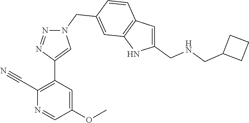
C1(C#N)=C(C2=CN(CC3=CC4=C(C=C3)C=C(CNCC3CCC3)N4)N=N2)C=C(OC)C=N1
